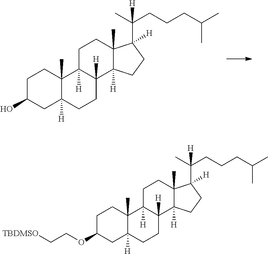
C1C(O)CC2([H])C(C)(C1)C1([H])C([H])(CC2)C2([H])C(C)(CC1)C(C(CCCC(C)C)(C)[H])([H])CC2.C1C(OCC[TBDMSO])CC2([H])C(C)(C1)C1([H])C([H])(CC2)C2([H])C(C)(CC1)C(C(CCCC(C)C)(C)[H])([H])CC2
